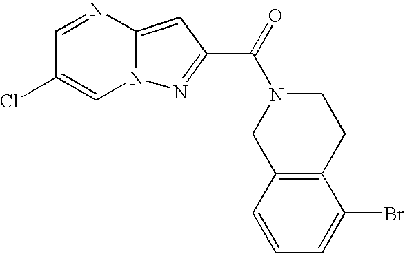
C1=NC2=CC(C(=O)N3CC4=C(CC3)C(Br)=CC=C4)=NN2C=C1Cl
